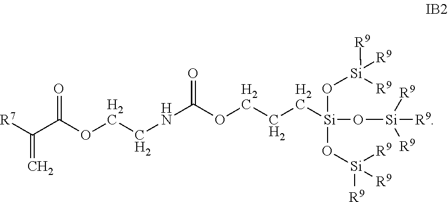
[R7]C(C(OCCNC(OCCC[Si](O[Si]([R9])([R9])[R9])(O[Si]([R9])([R9])[R9])O[Si]([R9])([R9])[R9])=O)=O)=C
